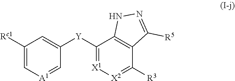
C1([Rc1])=C[A1]=CC([Y]C2=[X1][X2]=C([R3])C3=C2NN=C3[R5])=C1
